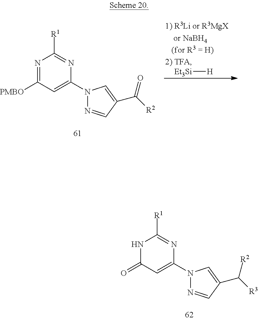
[Et3Si][H].N1=C([PMBO])C=C(N2N=CC(C([R2])=O)=C2)N=C1[R1].N1C(=O)C=C(N2N=CC(C([R3])[R2])=C2)N=C1[R1]
